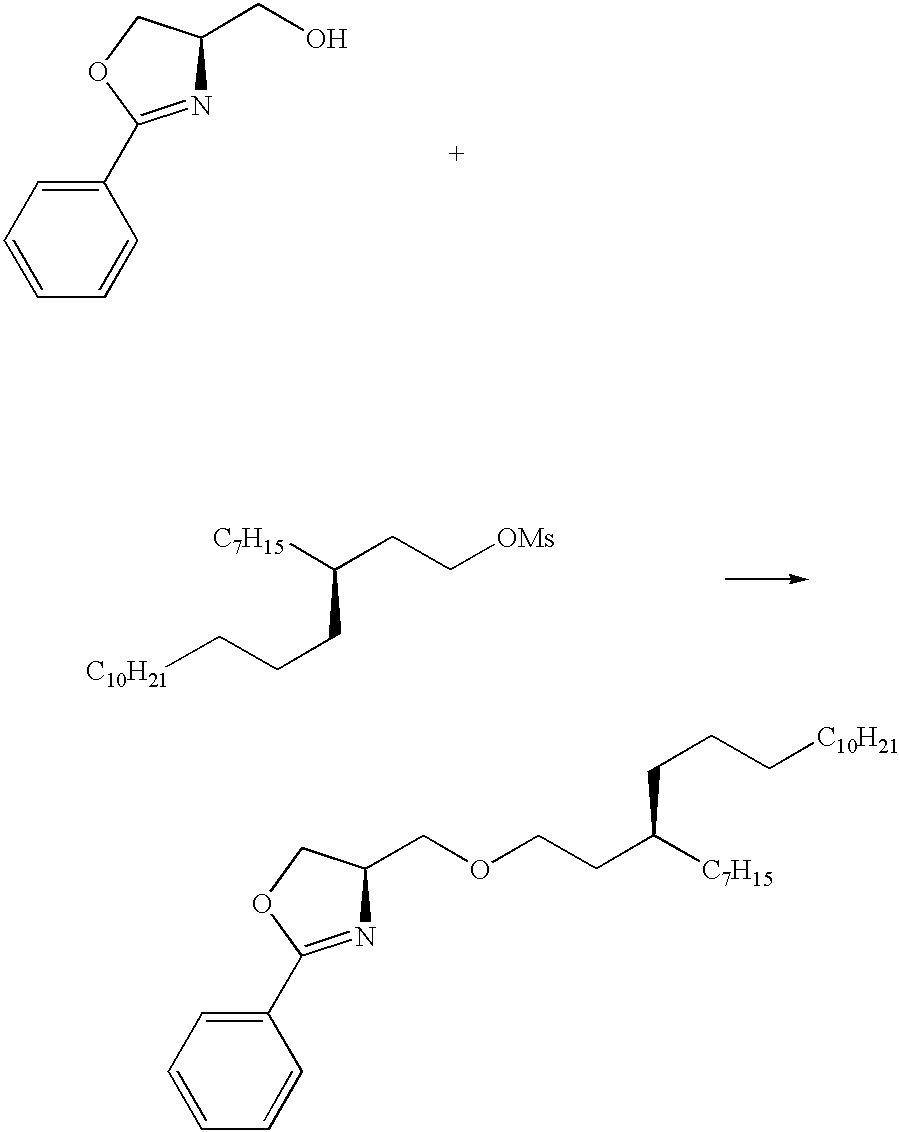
C(CC([C7H15])CCC[C10H21])[OMs].C1(C2=NC(COCCC([C7H15])CCC[C10H21])CO2)=CC=CC=C1.C1(C2=NC(CO)CO2)=CC=CC=C1
